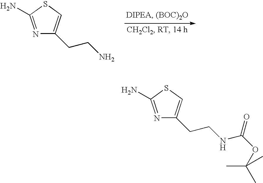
N1=C(N)SC=C1CCN.N1=C(N)SC=C1CCNC(OC(C)(C)C)=O
